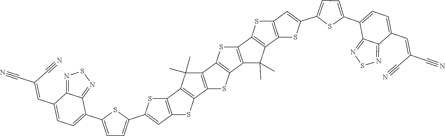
C12=C(C=C(C3=CC=C(C4=CC=C(C=C(C#N)C#N)C5=NSN=C45)S3)S1)SC1=C2C(C)(C)C2=C1SC1=C2SC2=C1C(C)(C)C1=C2SC2=C1SC(C1=CC=C(C3=CC=C(C=C(C#N)C#N)C4=NSN=C34)S1)=C2
